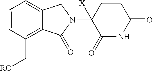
C1=CC=C2C(=C1C[RO])C(=O)N(C1([X])C(=O)NC(=O)CC1)C2
